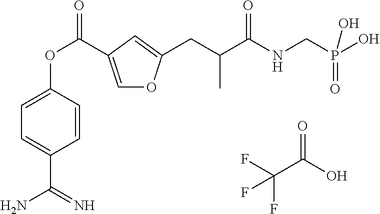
C1=C(C(OC2=CC=C(C(=N)N)C=C2)=O)C=C(CC(C(NCP(O)(=O)O)=O)C)O1.FC(C(O)=O)(F)F
